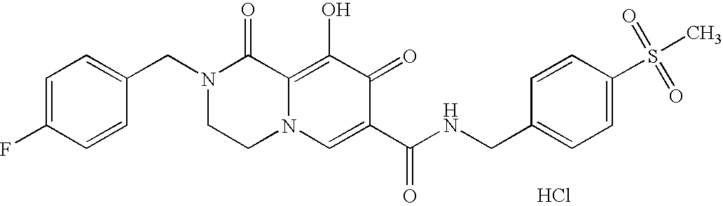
C1=C(F)C=CC(CN2CCN3C(=C(O)C(=O)C(C(=O)NCC4=CC=C(S(C)(=O)=O)C=C4)=C3)C2=O)=C1.Cl
